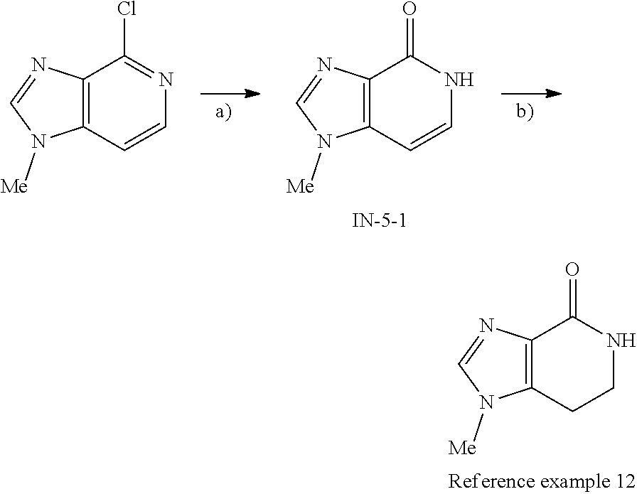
C12=C(CCNC1=O)N([Me])C=N2.C12=C(C=CNC1=O)N([Me])C=N2.C12=C(C=CN=C1Cl)N([Me])C=N2
